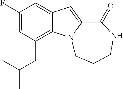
C1(F)=CC(CC(C)C)=C2C(=C1)C=C1N2CCCNC1=O
